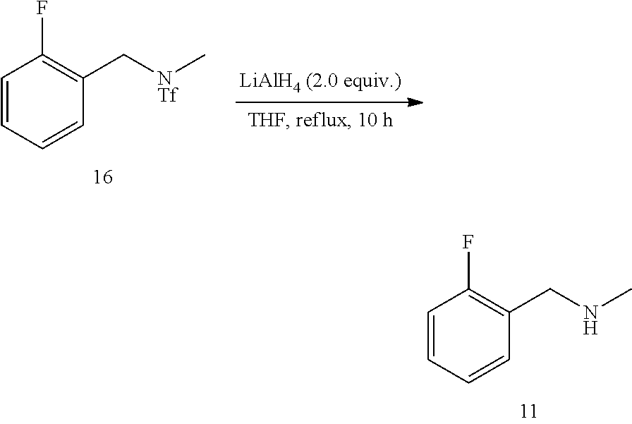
C1=CC(C[NTf]C)=C(F)C=C1.C1=CC(CNC)=C(F)C=C1
